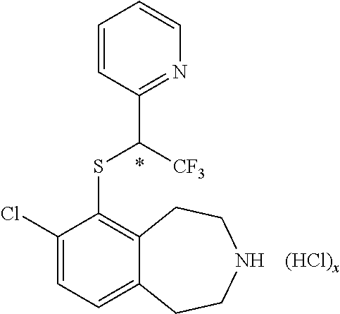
C1(Cl)=CC=C2C(=C1SC([CF3])C1=NC=CC=C1)CCNCC2.[(HCl)x]
